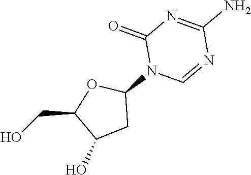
C1(=O)N(C2OC(CO)C(O)C2)C=NC(N)=N1
